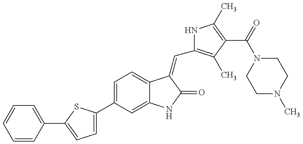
C1=CC(C2=CC=C(C3=CC=C4C(=C3)NC(=O)C4=CC3=C(C)C(C(N4CCN(C)CC4)=O)=C(C)N3)S2)=CC=C1
